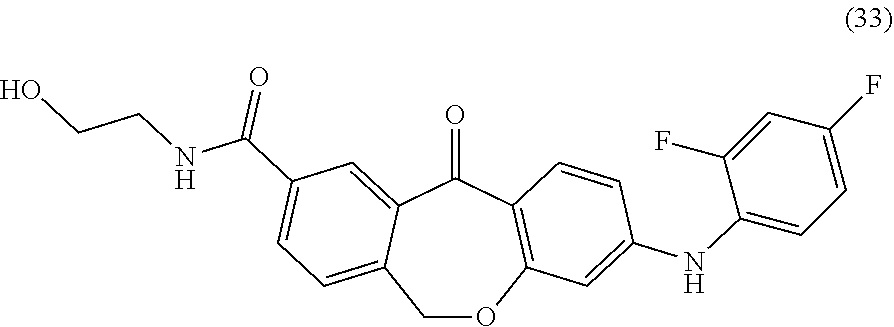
C1OC2=C(C(=O)C3=CC(C(NCCO)=O)=CC=C13)C=CC(NC1=CC=C(F)C=C1F)=C2
